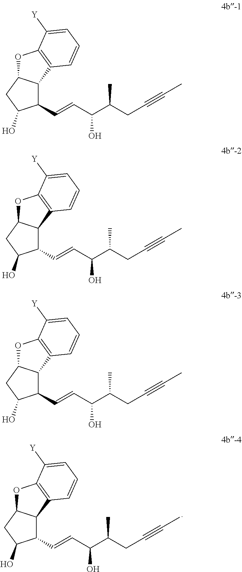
C12C(C=CC(C(CC#CC)C)O)C(O)CC1OC1=C2C=CC=C1[Y].C12C(C=CC(C(CC#CC)C)O)C(O)CC1OC1=C2C=CC=C1[Y].C12C(C=CC(C(CC#CC)C)O)C(O)CC1OC1=C2C=CC=C1[Y].C12C(C=CC(C(CC#CC)C)O)C(O)CC1OC1=C2C=CC=C1[Y]
